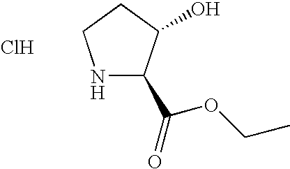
N1C(C(=O)OCC)C(O)CC1.Cl
